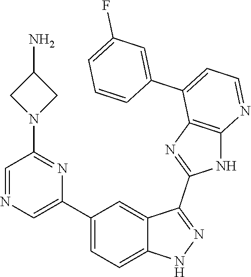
C1(C2=CC=C3C(=C2)C(C2=NC4=C(N2)N=CC=C4C2=CC(F)=CC=C2)=NN3)=CN=CC(N2CC(N)C2)=N1
